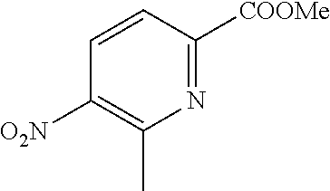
N1=C([COOMe])C=CC([O2N])=C1C
